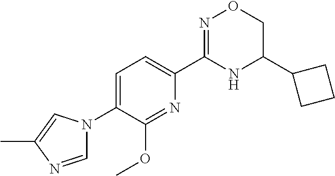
C1=C(N2C=NC(C)=C2)C(OC)=NC(C2=NOCC(C3CCC3)N2)=C1
